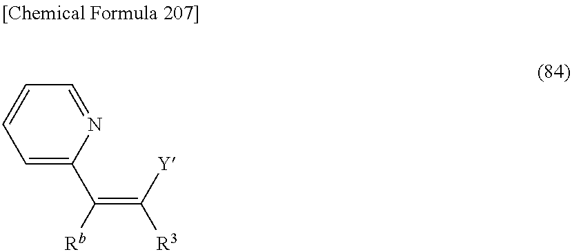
C1=C(C(=C([Y])[R3])[Rb])N=CC=C1
